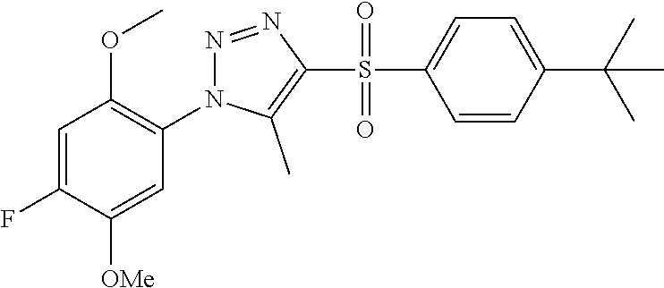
C1=C(F)C([OMe])=CC(N2N=NC(S(C3=CC=C(C(C)(C)C)C=C3)(=O)=O)=C2C)=C1OC
